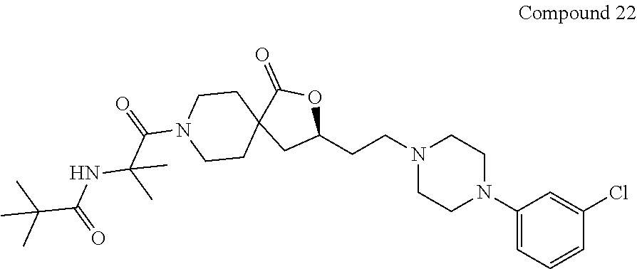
C1(N2CCN(CCC3OC(=O)C4(C3)CCN(C(C(NC(C(C)(C)C)=O)(C)C)=O)CC4)CC2)=CC=CC(Cl)=C1
